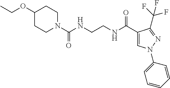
CCOC1CCN(C(NCCNC(C2=CN(C3=CC=CC=C3)N=C2C(F)(F)F)=O)=O)CC1
